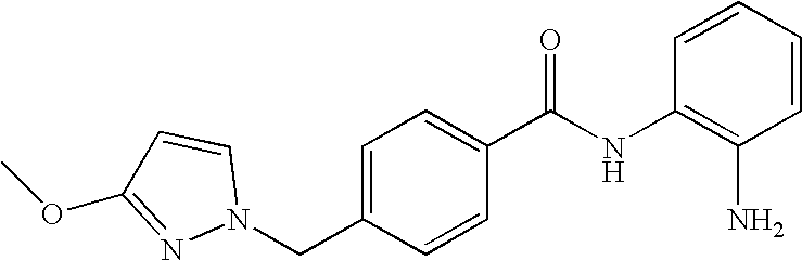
C(C1=CC=C(C(NC2=C(N)C=CC=C2)=O)C=C1)N1N=C(OC)C=C1
